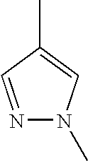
N1=CC(C)=CN1C
